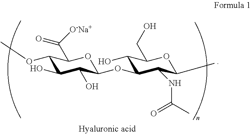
C1(OC)C(O)C(O)C(OC2C(O)C(CO)OC(C)C2NC(C)=O)OC1C([O-Na+])=O
